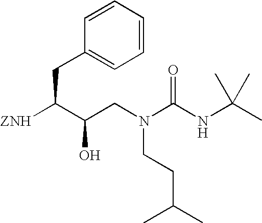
C1=CC=CC(CC([ZNH])C(CN(CCC(C)C)C(NC(C)(C)C)=O)O)=C1
